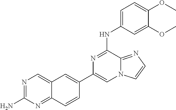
C12=CN=C(N)N=C1C=CC(C1=CN3C(=NC=C3)C(NC3=CC=C(OC)C(OC)=C3)=N1)=C2
